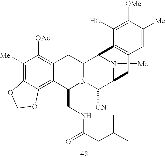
N1([Me])C2C([CN])N3C(CNC(CC(C)C)=O)C4=C5C(=C([Me])C([OAc])=C4CC3C1C1=C(C2)C=C([Me])C([OMe])=C1O)OCO5
